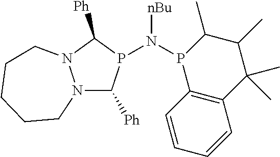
N(P1C([Ph])N2N(C1[Ph])CCCCC2)([nBu])P1C2=C(C(C)(C)C(C)C1C)C=CC=C2
